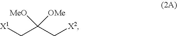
[X1]CC(C[X2])([MeO])[OMe]
